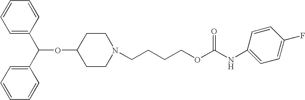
C1=CC=CC=C1C(C1=CC=CC=C1)OC1CCN(CCCCOC(NC2=CC=C(F)C=C2)=O)CC1
